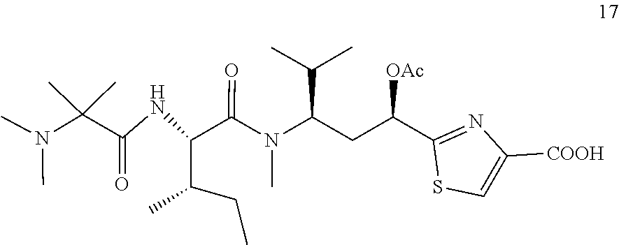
C(C(=O)NC(C(CC)C)C(=O)N(C(CC(C1=NC([COOH])=CS1)[OAc])C(C)C)C)(N(C)C)(C)C
